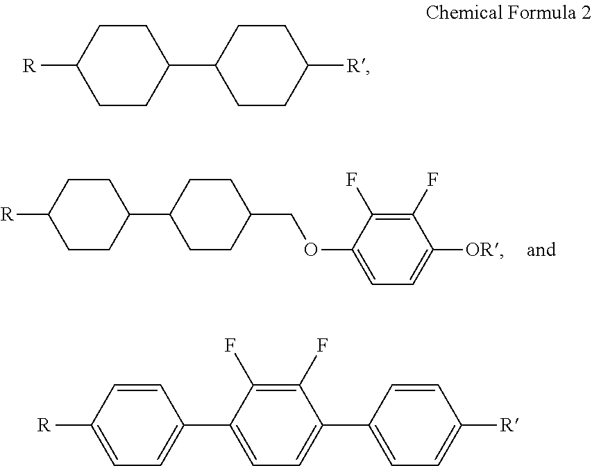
C1CC([R])CCC1C1CCC(COC2=CC=C([OR])C(F)=C2F)CC1.C1CC([R])CCC1C1CCC([R])CC1.C1=CC([R])=CC=C1C1=CC=C(C2=CC=C([R])C=C2)C(F)=C1F
